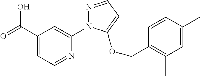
C1(C(=O)O)=CC=NC(N2N=CC=C2OCC2=C(C)C=C(C)C=C2)=C1
